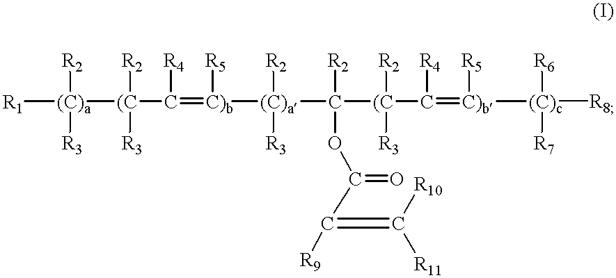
[R1][(C)a]([(C](C(=[C)b]([R5])[(C)a](C([(C](C(=[C)b]([(C)c]([R8])([R6])[R7])[R5])[R4])([R2])[R3])([R2])OC(C(=C([R10])[R11])[R9])=O)([R2])[R3])[R4])([R3])[R2])([R2])[R3]
